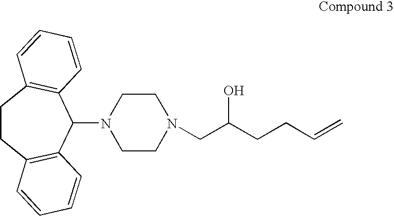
C1CC2=C(C(N3CCN(CC(CCC=C)O)CC3)C3=C1C=CC=C3)C=CC=C2
